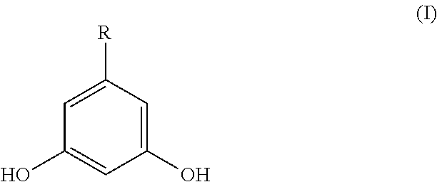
C1=C([R])C=C(O)C=C1O
